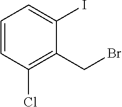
C1=CC(Cl)=C(CBr)C(I)=C1
